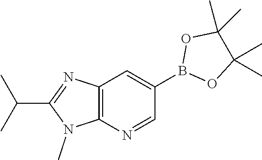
B1(C2=CC3=C(N=C2)N(C)C(C(C)C)=N3)OC(C)(C)C(C)(C)O1
